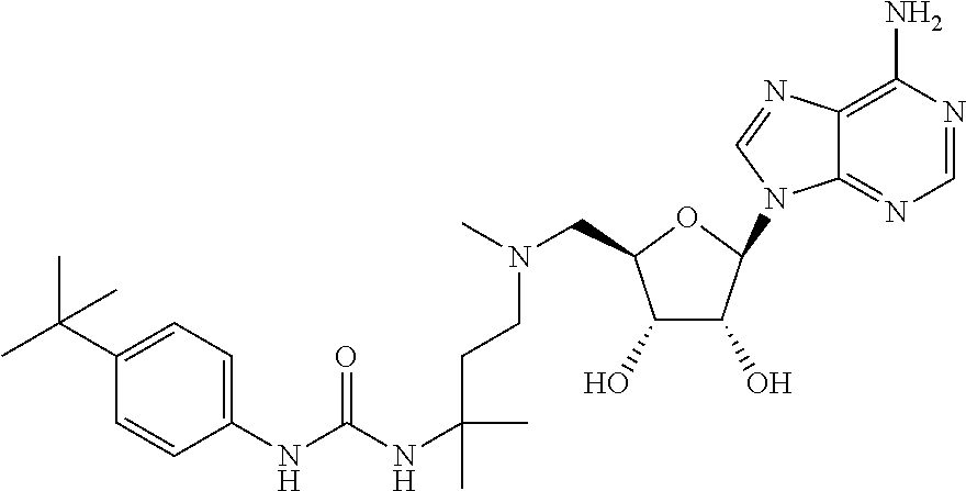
C1=NC(N)=C2C(=N1)N(C1C(O)C(O)C(CN(CCC(C)(NC(=O)NC3=CC=C(C(C)(C)C)C=C3)C)C)O1)C=N2
